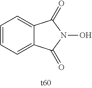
C1=CC=C2C(=C1)C(=O)N(O)C2=O
